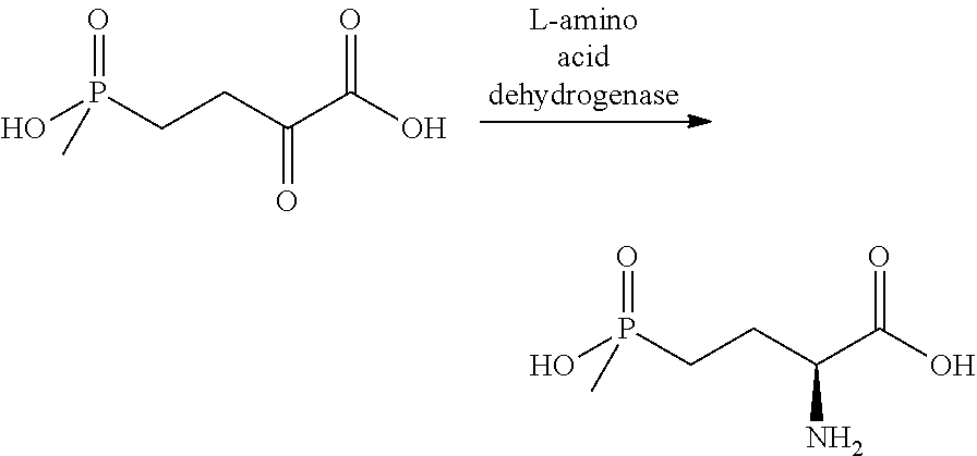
OP(CCC(C(O)=O)=O)(=O)C.OP(CCC(C(O)=O)N)(=O)C
